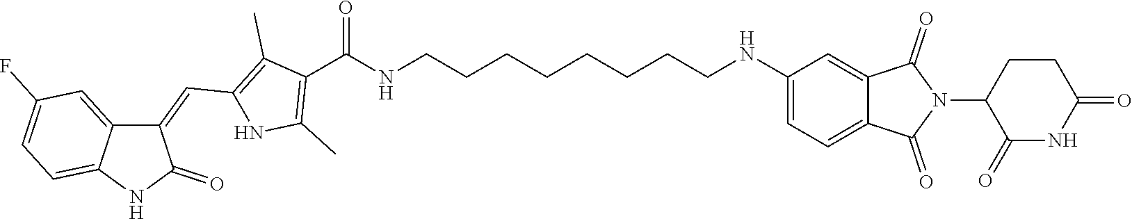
C1(=CC2=C(C)C(C(NCCCCCCCCNC3=CC=C4C(=C3)C(=O)N(C3C(=O)NC(=O)CC3)C4=O)=O)=C(C)N2)C2=CC(F)=CC=C2NC1=O
